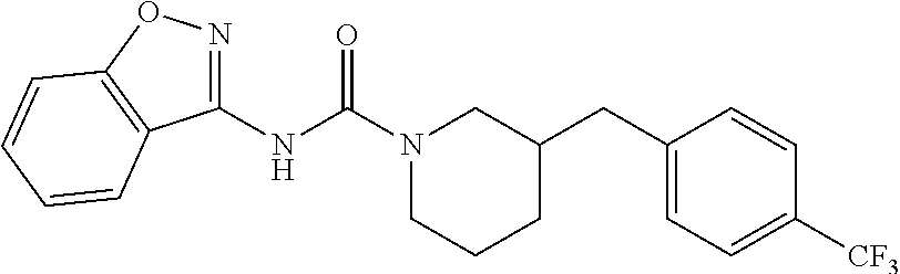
N1(C(NC2=NOC3=C2C=CC=C3)=O)CCCC(CC2=CC=C([CF3])C=C2)C1
